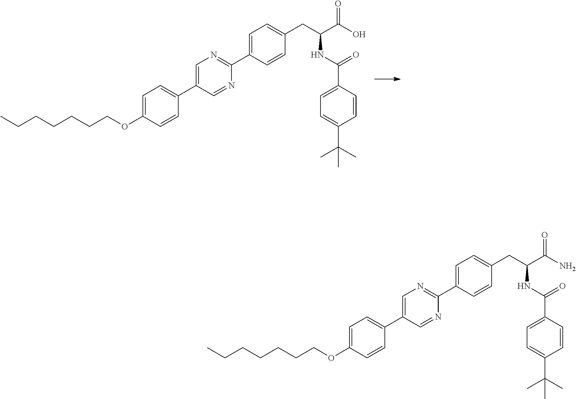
CCCCCCCOC1=CC=C(C2=CN=C(C3=CC=C(CC(NC(=O)C4=CC=C(C(C)(C)C)C=C4)C(=O)O)C=C3)N=C2)C=C1.CCCCCCCOC1=CC=C(C2=CN=C(C3=CC=C(CC(NC(=O)C4=CC=C(C(C)(C)C)C=C4)C(=O)N)C=C3)N=C2)C=C1
